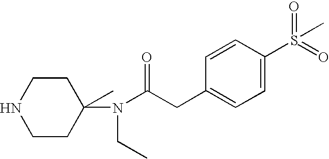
C1CNCCC1(N(CC)C(CC1=CC=C(S(C)(=O)=O)C=C1)=O)C
